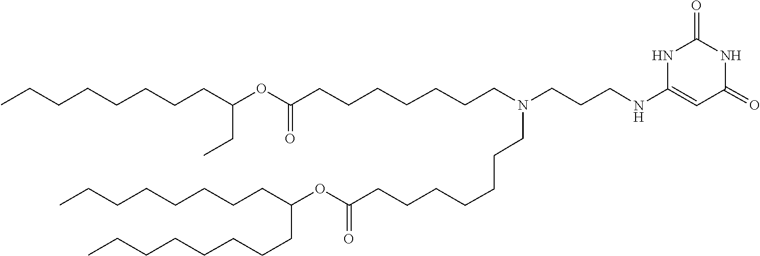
C(CCCC(CCCCCCCC)OC(=O)CCCCCCCN(CCCNC1=CC(=O)NC(=O)N1)CCCCCCCC(OC(CCCCCCCC)CC)=O)CCCC
